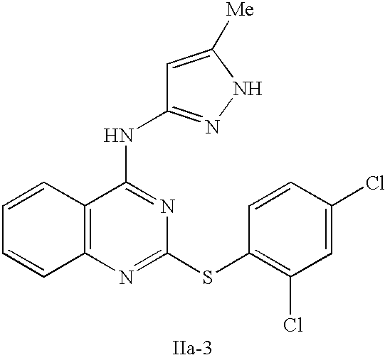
C12=C(N=C(SC3=C(Cl)C=C(Cl)C=C3)N=C1NC1=NNC([Me])=C1)C=CC=C2
